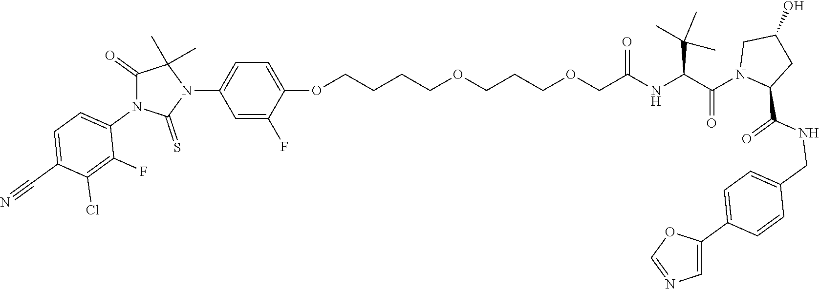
C(NC(C(N1CC(O)CC1C(NCC1=CC=C(C2=CN=CO2)C=C1)=O)=O)C(C)(C)C)(=O)COCCCOCCCCOC1=CC=C(N2C(C)(C)C(=O)N(C3=CC=C(C#N)C(Cl)=C3F)C2=S)C=C1F
